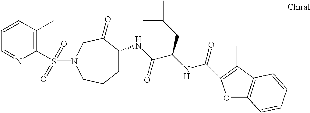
C1(S(=O)(=O)N2CC(=O)C(NC(C(NC(=O)C3=C(C)C4=C(O3)C=CC=C4)CC(C)C)=O)CCC2)=C(C)C=CC=N1
